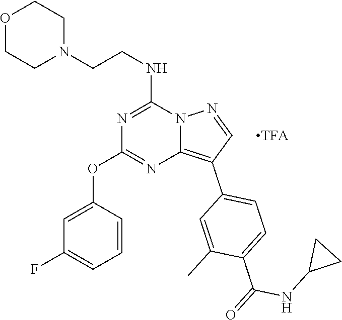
C(CNC1=NC(OC2=CC(F)=CC=C2)=NC2=C(C3=CC=C(C(=O)NC4CC4)C(C)=C3)C=NN12)N1CCOCC1.[TFA]
